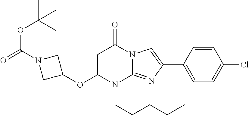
C1(OC2CN(C(=O)OC(C)(C)C)C2)=CC(=O)N2C(=NC(C3=CC=C(Cl)C=C3)=C2)N1CCCCC
